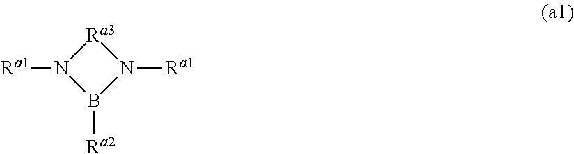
[Ra3]1N([Ra1])B([Ra2])N1[Ra1]
